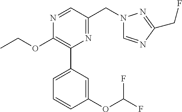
C1(OCC)=C(C2=CC=CC(OC(F)F)=C2)N=C(CN2C=NC(CF)=N2)C=N1
